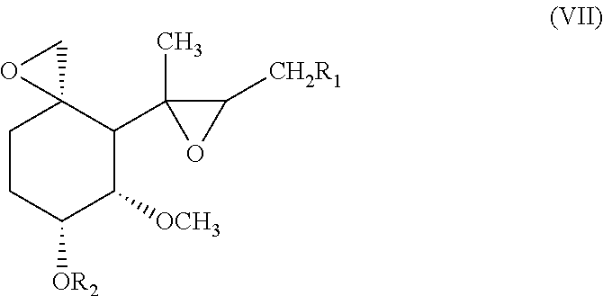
C1CC([OR2])C([OCH3])C(C2(C)C([CH2R1])O2)C12CO2
